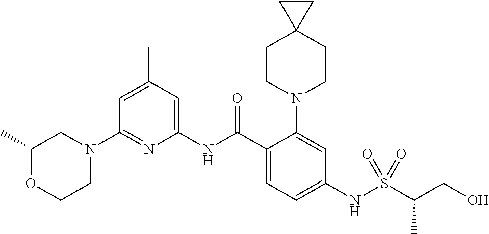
N1(C2=NC(NC(C3=CC=C(NS(C(CO)C)(=O)=O)C=C3N3CCC4(CC3)CC4)=O)=CC(C)=C2)CC(C)OCC1
